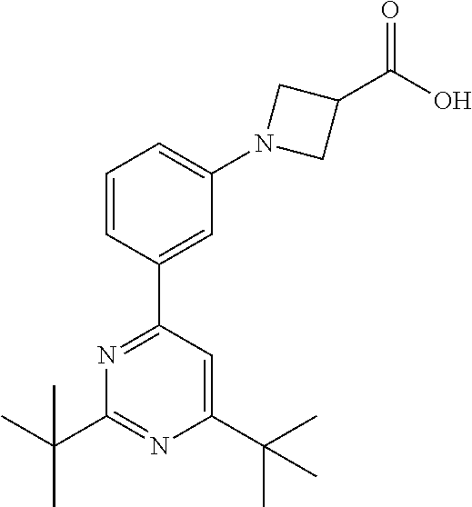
C1=CC(C2=NC(C(C)(C)C)=NC(C(C)(C)C)=C2)=CC(N2CC(C(O)=O)C2)=C1
